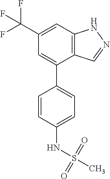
C12=C(C=C(C(F)(F)F)C=C1C1=CC=C(NS(C)(=O)=O)C=C1)NN=C2
